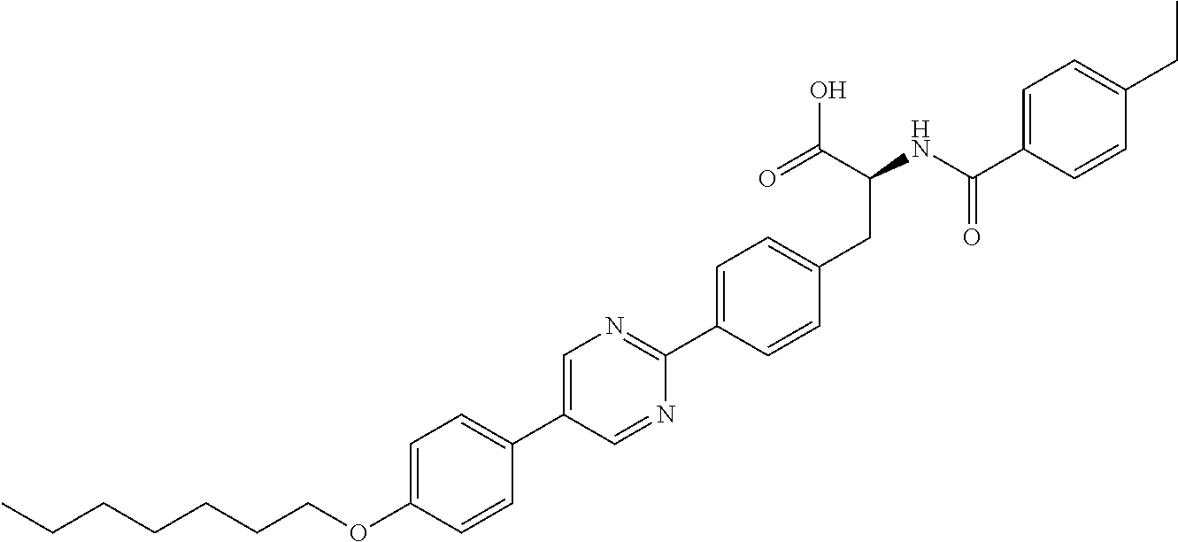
C(OC1=CC=C(C2=CN=C(C3=CC=C(CC(NC(C4=CC=C(CC)C=C4)=O)C(O)=O)C=C3)N=C2)C=C1)CCCCCC
